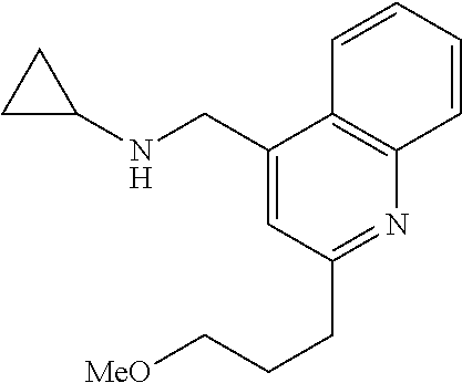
C1(CNC2CC2)=CC(CCC[MeO])=NC2=C1C=CC=C2
